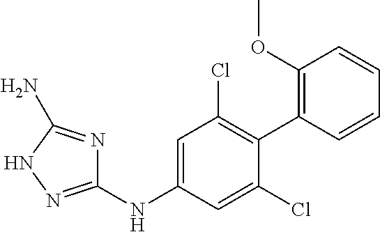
C1(NC2=CC(Cl)=C(C3=C(OC)C=CC=C3)C(Cl)=C2)=NNC(N)=N1
